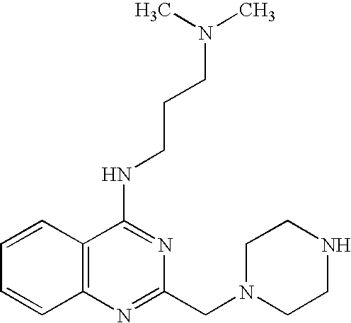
CN(C)CCCNC1=NC(CN2CCNCC2)=NC2=C1C=CC=C2
